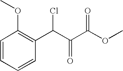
C1=CC=CC(C(C(C(OC)=O)=O)Cl)=C1OC
